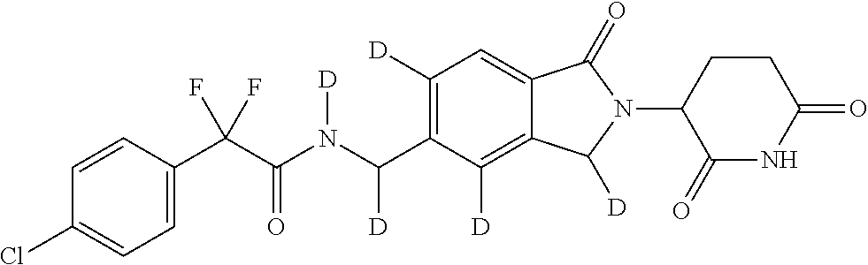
C1=CC(C(C(N(C(C2=C([D])C=C3C(=C2[D])C([D])N(C2C(=O)NC(=O)CC2)C3=O)[D])[D])=O)(F)F)=CC=C1Cl
